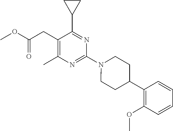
COC(CC1=C(C)N=C(N2CCC(C3=C(OC)C=CC=C3)CC2)N=C1C1CC1)=O
